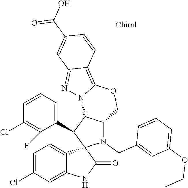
C1=C(Cl)C=C2C(=C1)C1(C(=O)N2)N(CC2=CC(OCC)=CC=C2)C2C(C1C1=CC=CC(Cl)=C1F)N1C(=C3C(=N1)C=C(C(O)=O)C=C3)OC2
